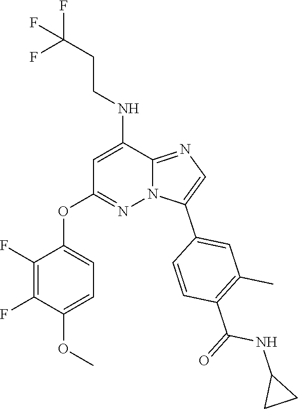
N12N=C(OC3=CC=C(OC)C(F)=C3F)C=C(NCCC(F)(F)F)C1=NC=C2C1=CC(C)=C(C(=O)NC2CC2)C=C1
